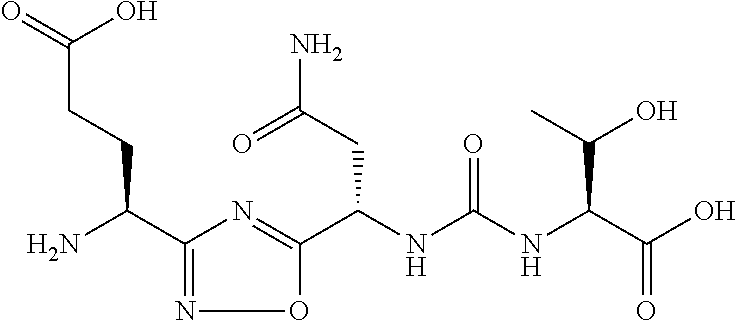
C(NC(NC(C(O)=O)C(O)C)=O)(C1=NC(C(N)CCC(=O)O)=NO1)CC(N)=O
